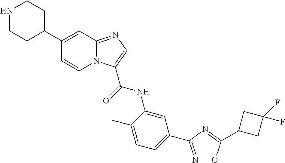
C1=C(C)C(NC(=O)C2=CN=C3N2C=CC(C2CCNCC2)=C3)=CC(C2=NOC(C3CC(F)(F)C3)=N2)=C1
